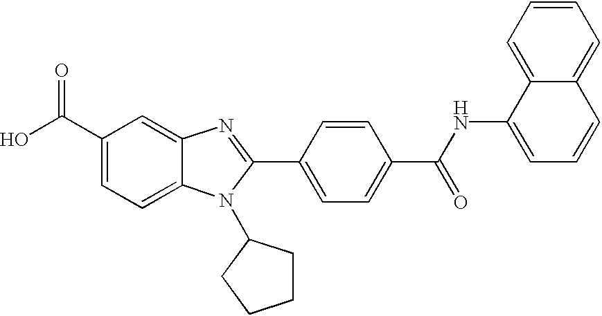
C1(C(O)=O)=CC=C2C(=C1)N=C(C1=CC=C(C(=O)NC3=CC=CC4=CC=CC=C34)C=C1)N2C1CCCC1
